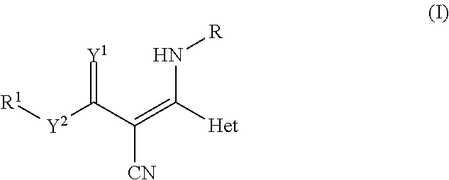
[R1][Y2]C(=[Y1])C([CN])=C(N[R])[Het]
